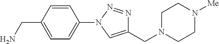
C1=CC(CN)=CC=C1N1C=C(CN2CCN([Me])CC2)N=N1
